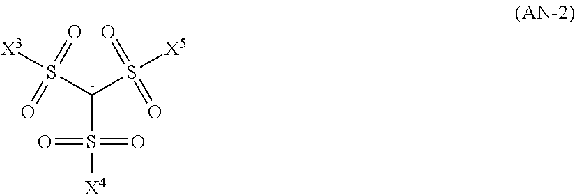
S([X4])([C-](S([X3])(=O)=O)S([X5])(=O)=O)(=O)=O
